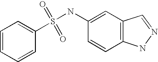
C1=CC=CC(S(NC2=CC3=C(C=C2)NN=C3)(=O)=O)=C1
